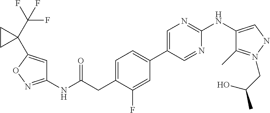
C1(NC(=O)CC2=CC=C(C3=CN=C(NC4=CNN(CC(C)O)=C4C)N=C3)C=C2F)=NOC(C2(C(F)(F)F)CC2)=C1
